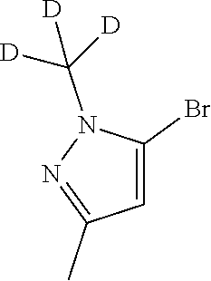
N1(C([D])([D])[D])N=C(C)C=C1Br
